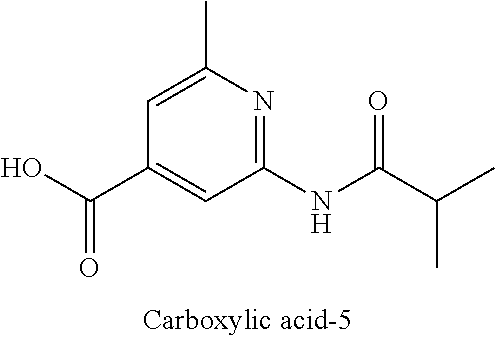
C1=C(C)N=C(NC(C(C)C)=O)C=C1C(O)=O
